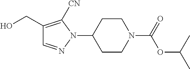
C1(CO)=C([CN])N(C2CCN(C(=O)OC(C)C)CC2)N=C1
